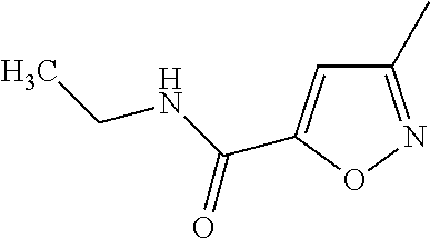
C1(C)=NOC(C(NCC)=O)=C1
